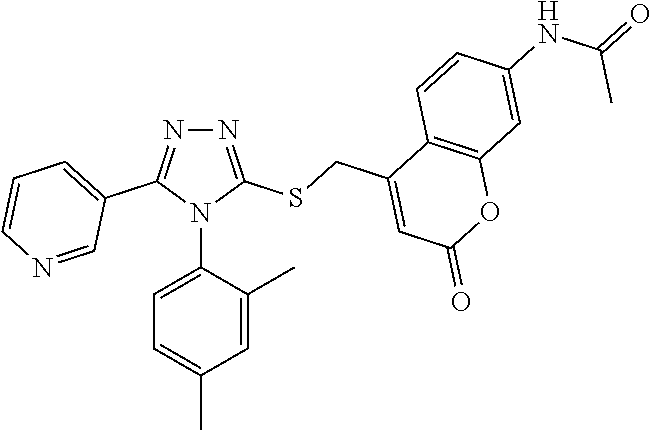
N1=C(SCC2=CC(=O)OC3=C2C=CC(NC(=O)C)=C3)N(C2=CC=C(C)C=C2C)C(C2=CC=CN=C2)=N1
